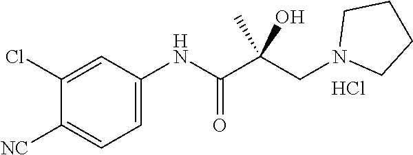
C1=C(NC(C(CN2CCCC2)(C)O)=O)C=C(Cl)C([NC])=C1.Cl
